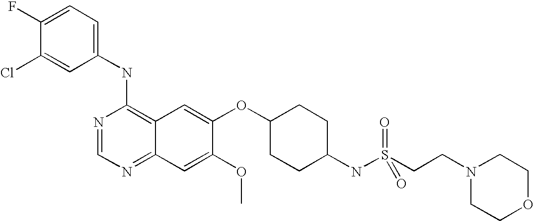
C1(NC2=C3C(=NC=N2)C=C(OC)C(OC2CCC(NS(CCN4CCOCC4)(=O)=O)CC2)=C3)=CC=C(F)C(Cl)=C1
